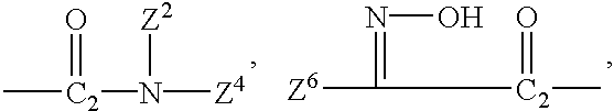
[Z4]N([C2](C)=O)[Z2].[Z6]C([C2](C)=O)=NO
